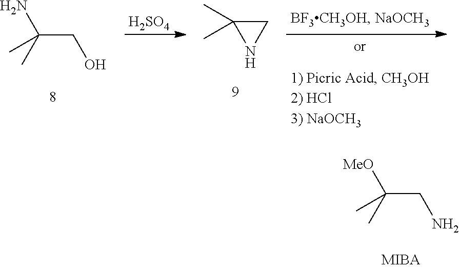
[MeO]C(CN)(C)C.C1C(C)(C)N1.NC(CO)(C)C.[H2SO4]
